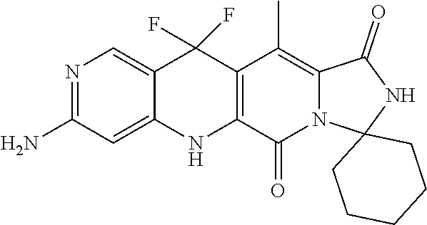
N1=C(N)C=C2C(=C1)C(F)(F)C1=C(N2)C(=O)N2C(=C1C)C(=O)NC21CCCCC1
